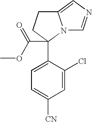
C1=C(Cl)C(C2(C(OC)=O)N3C(=CN=C3)CC2)=CC=C1[CN]
